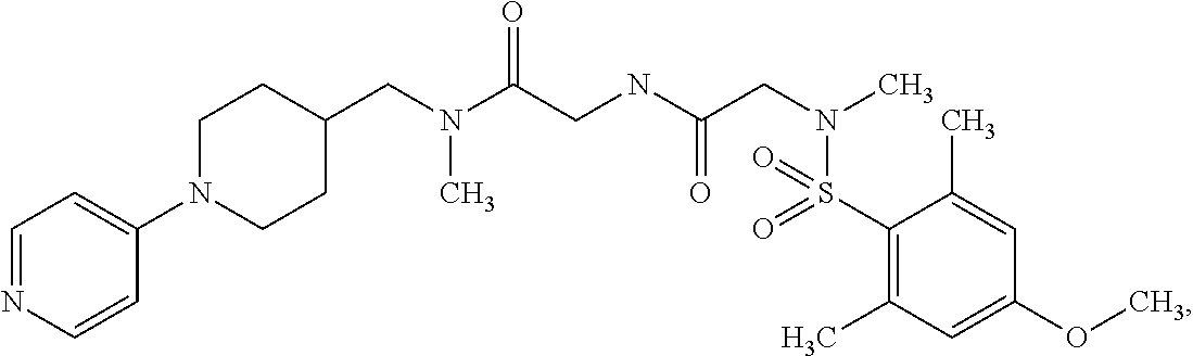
C1(CN(C(CNC(CN(C)S(C2=C(C)C=C(OC)C=C2C)(=O)=O)=O)=O)C)CCN(C2=CC=NC=C2)CC1
